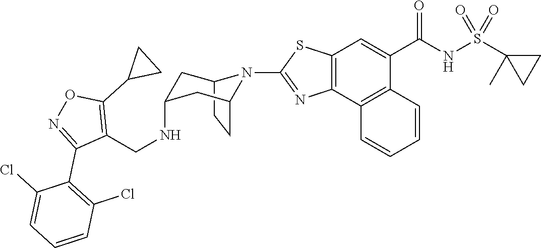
C12CCC(CC(NCC3=C(C4CC4)ON=C3C3=C(Cl)C=CC=C3Cl)C1)N2C1=NC2=C(C=C(C(NS(C3(C)CC3)(=O)=O)=O)C3=C2C=CC=C3)S1
